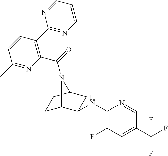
C1(NC2C3CCC(C2)N3C(=O)C2=C(C3=NC=CC=N3)C=CC(C)=N2)=C(F)C=C(C(F)(F)F)C=N1
